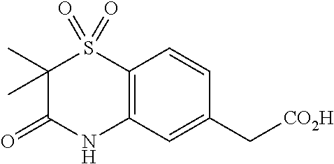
C12=C(C=C(C[CO2H])C=C1)NC(=O)C(C)(C)S2(=O)=O
